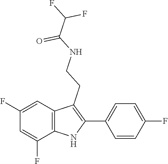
O=C(C(F)F)NCCC1=C(C2=CC=C(F)C=C2)NC2=C1C=C(F)C=C2F
